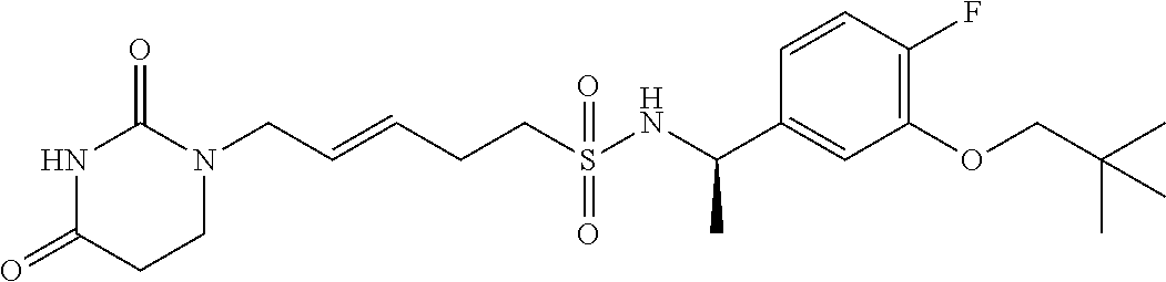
C(=CCCS(NC(C1=CC(OCC(C)(C)C)=C(F)C=C1)C)(=O)=O)CN1C(=O)NC(=O)CC1
